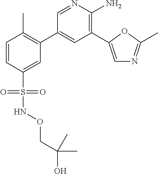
C1=CC(S(NOCC(C)(C)O)(=O)=O)=CC(C2=CC(C3=CN=C(C)O3)=C(N)N=C2)=C1C
